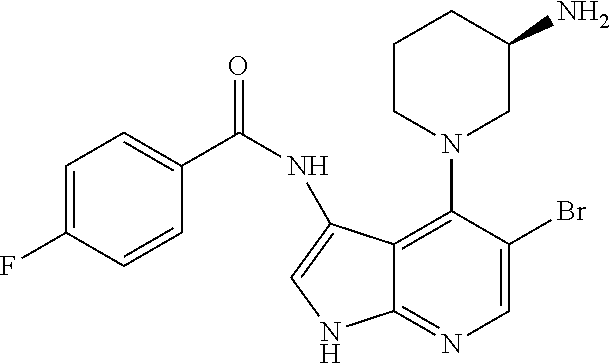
C12=C(N3CC(N)CCC3)C(Br)=CN=C1NC=C2NC(=O)C1=CC=C(F)C=C1
